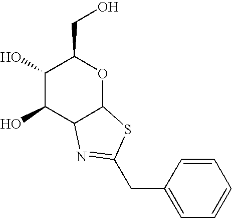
C1(O)C(O)C2C(OC1CO)SC(CC1=CC=CC=C1)=N2
